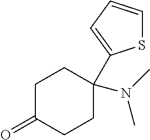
C1C(=O)CCC(C2=CC=CS2)(N(C)C)C1
